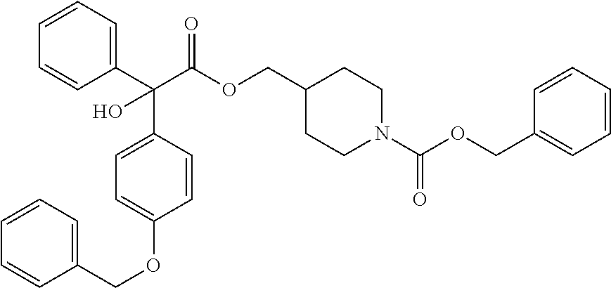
O(CC1CCN(C(OCC2=CC=CC=C2)=O)CC1)C(=O)C(C1=CC=CC=C1)(C1=CC=C(OCC2=CC=CC=C2)C=C1)O
